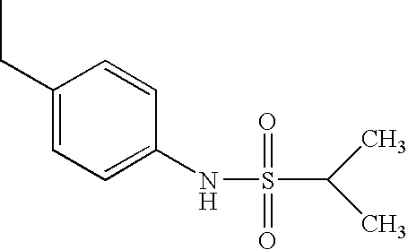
C1(CC)=CC=C(NS(=O)(=O)C(C)C)C=C1
